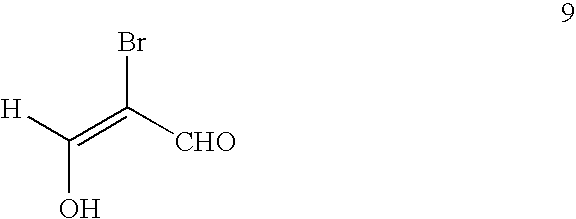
[H]C(=C([CHO])Br)O
